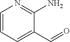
C1=CN=C(N)C(C=O)=C1
